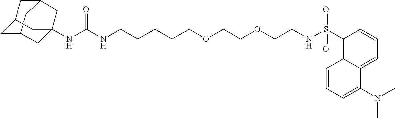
C12CC3CC(C1)CC(NC(NCCCCCOCCOCCNS(C1=C4C(=CC=C1)C(N(C)C)=CC=C4)(=O)=O)=O)(C3)C2
